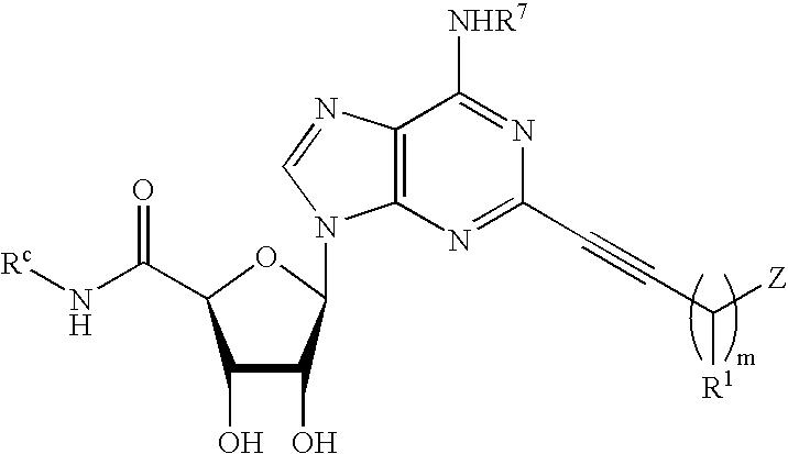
[Rc]NC(=O)C1C(O)C(O)C(N2C3=C(N=C2)C([NHR7])=NC(C#CC([R1])[Z])=N3)O1
